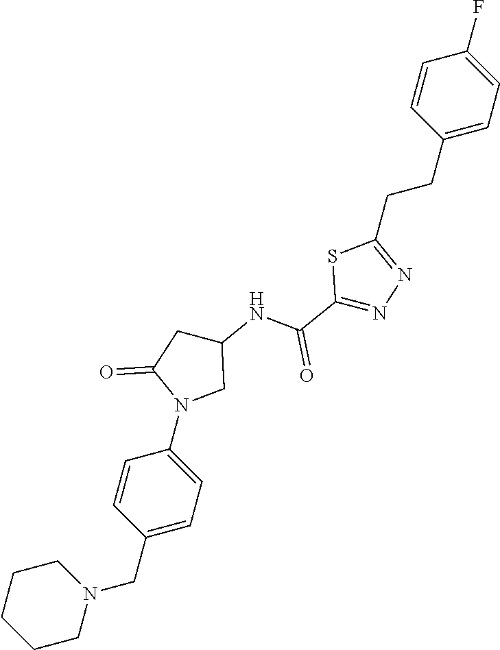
C1CCCN(CC2=CC=C(N3CC(NC(C4=NN=C(CCC5=CC=C(F)C=C5)S4)=O)CC3=O)C=C2)C1
